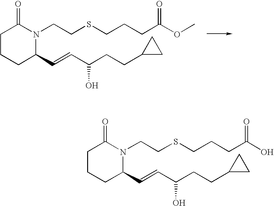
C1CCC(C=CC(CCC2CC2)O)N(CCSCCCC(OC)=O)C1=O.C1CCC(C=CC(CCC2CC2)O)N(CCSCCCC(O)=O)C1=O
